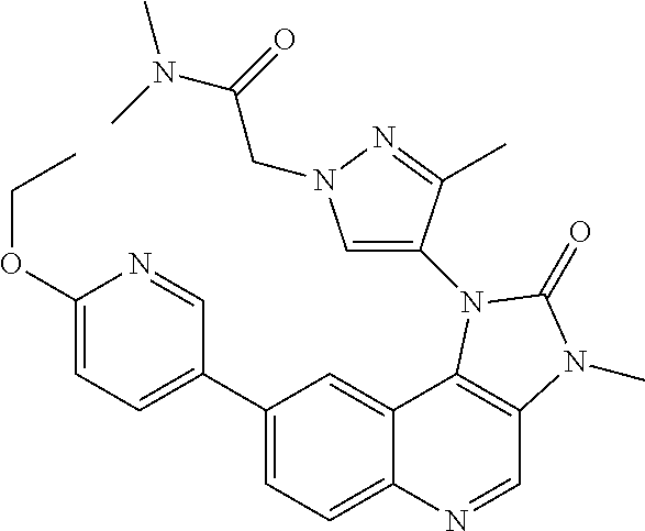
C1(C2=CC=C(OCC)N=C2)=CC=C2C(=C1)C1=C(C=N2)N(C)C(=O)N1C1=CN(CC(N(C)C)=O)N=C1C
